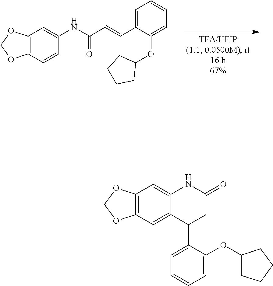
C12=C(C=CC(NC(C=CC3=CC=CC=C3OC3CCCC3)=O)=C1)OCO2.C1=CC=C(OC2CCCC2)C(C2CC(=O)NC3=CC4=C(C=C23)OCO4)=C1
